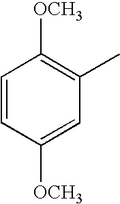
C1=CC([OCH3])=CC(C)=C1[OCH3]
